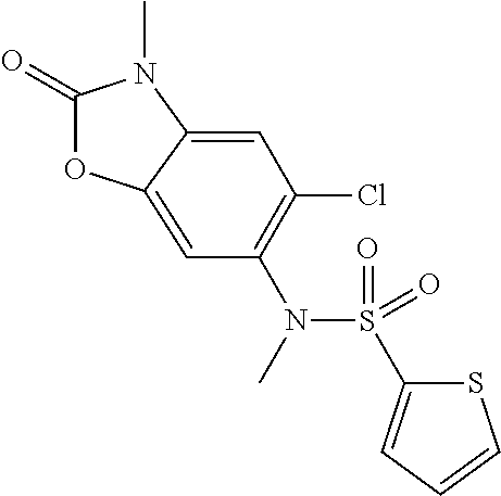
C1(=O)OC2=CC(N(S(C3=CC=CS3)(=O)=O)C)=C(Cl)C=C2N1C
